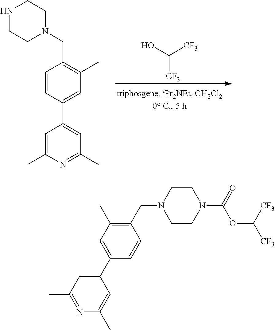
OC([CF3])[CF3].C1(C)=C(CN2CCNCC2)C=CC(C2=CC(C)=NC(C)=C2)=C1.C1(C2=CC(C)=C(CN3CCN(C(OC([CF3])[CF3])=O)CC3)C=C2)=CC(C)=NC(C)=C1
